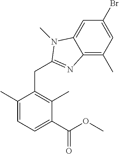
C1(Br)=CC(C)=C2C(=C1)N(C)C(CC1=C(C)C(C(OC)=O)=CC=C1C)=N2
